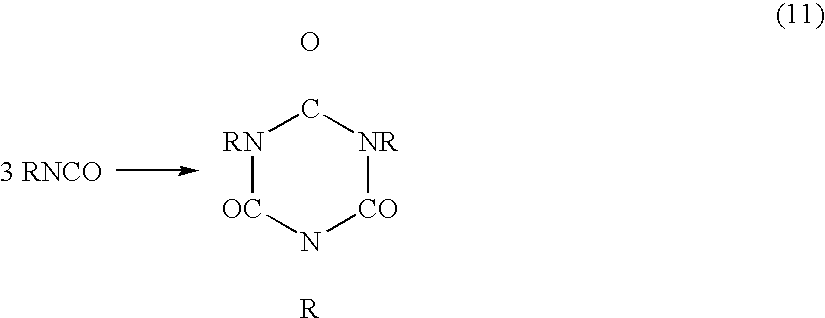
[RN]1C[NR][CO]N[OC]1.O.[R]
